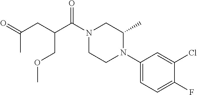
C1(N2CCN(C(C(CC(=O)C)COC)=O)CC2C)=CC=C(F)C(Cl)=C1
